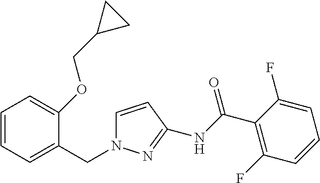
N(C(=O)C1=C(F)C=CC=C1F)C1=NN(CC2=CC=CC=C2OCC2CC2)C=C1
